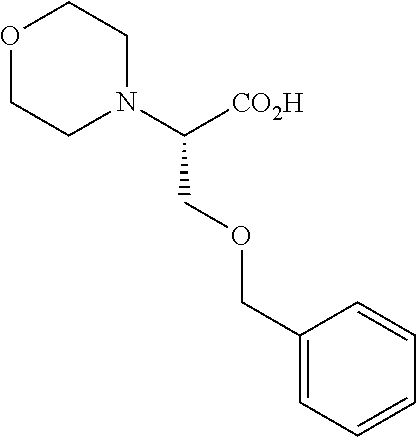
O1CCN(C(COCC2=CC=CC=C2)[CO2H])CC1
